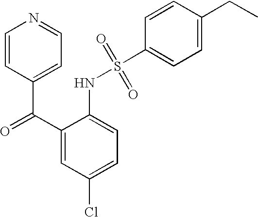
O=C(C1=CC(Cl)=CC=C1NS(C1=CC=C(CC)C=C1)(=O)=O)C1=CC=NC=C1
